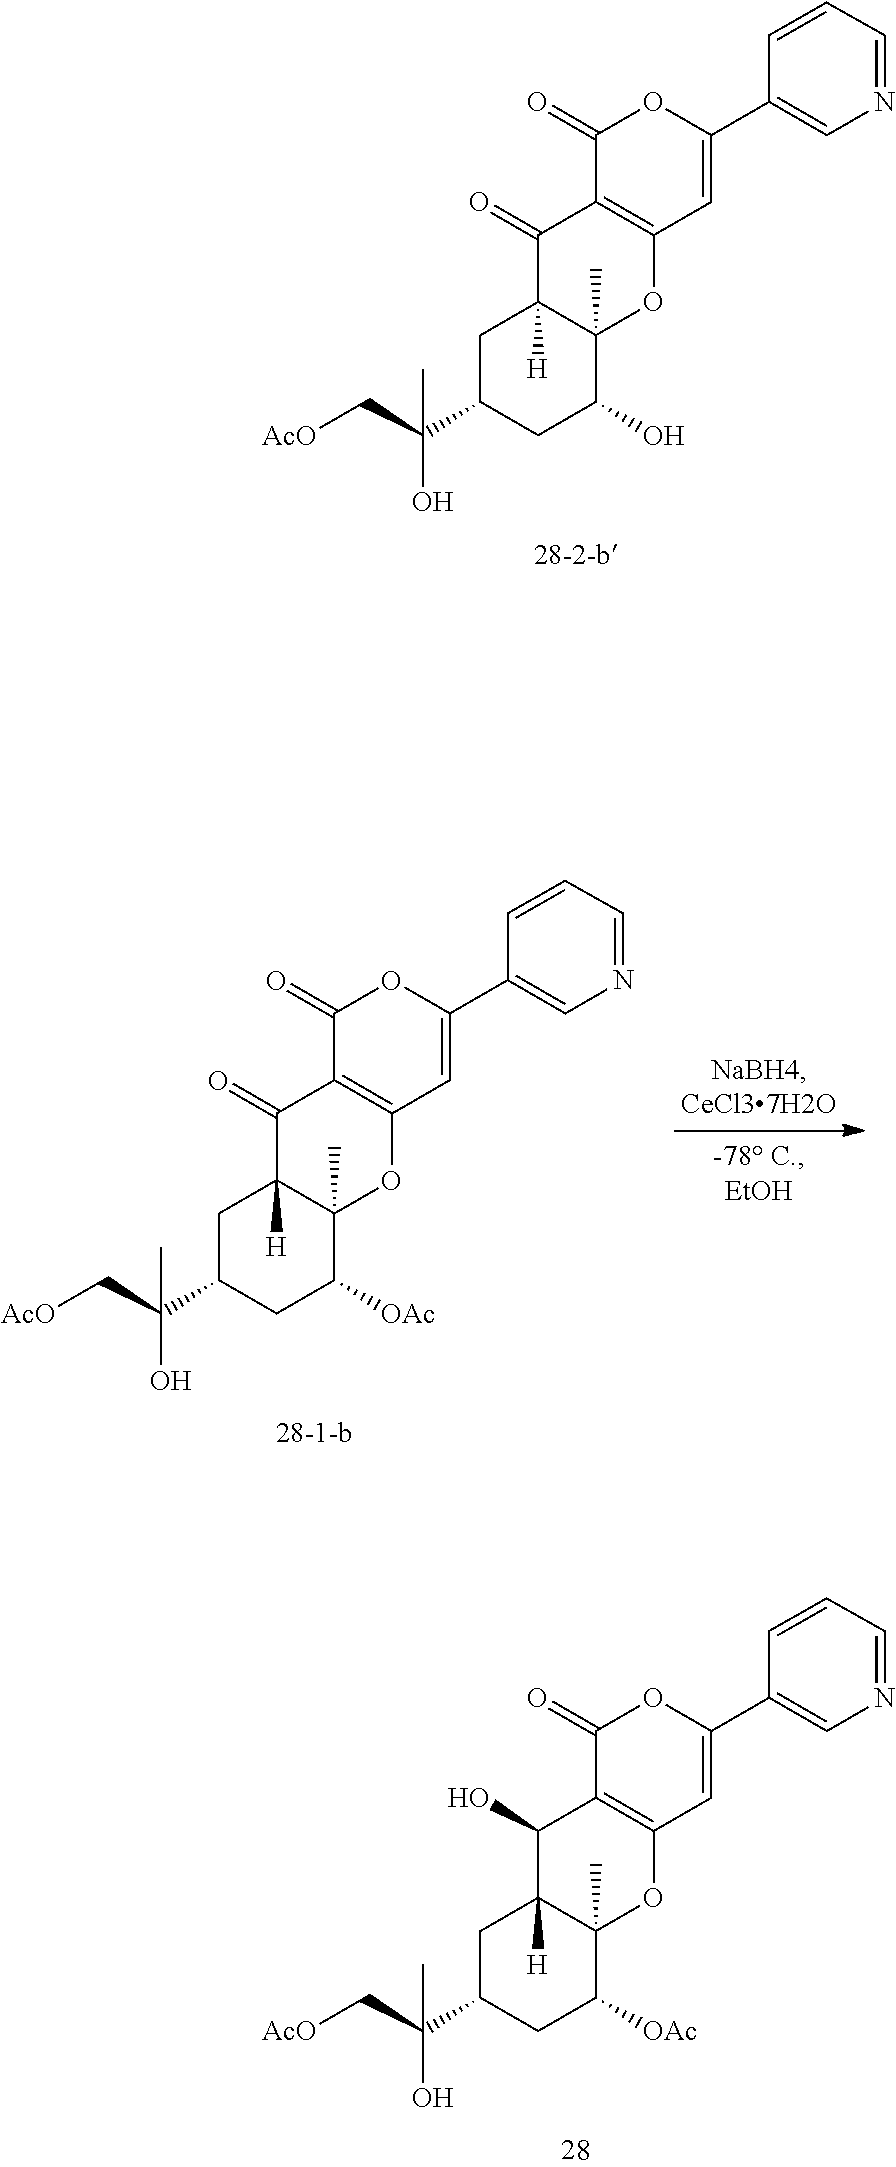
C1C(C(C[AcO])(O)C)CC([OAc])C2(C)C1([H])C(=O)C1=C(O2)C=C(C2=CN=CC=C2)OC1=O.C1C(C(C[AcO])(O)C)CC(O)C2(C)C1([H])C(=O)C1=C(O2)C=C(C2=CN=CC=C2)OC1=O.C1C(C(C[AcO])(O)C)CC([OAc])C2(C)C1([H])C(O)C1=C(O2)C=C(C2=CN=CC=C2)OC1=O
